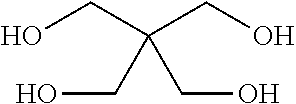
OCC(CO)(CO)CO
